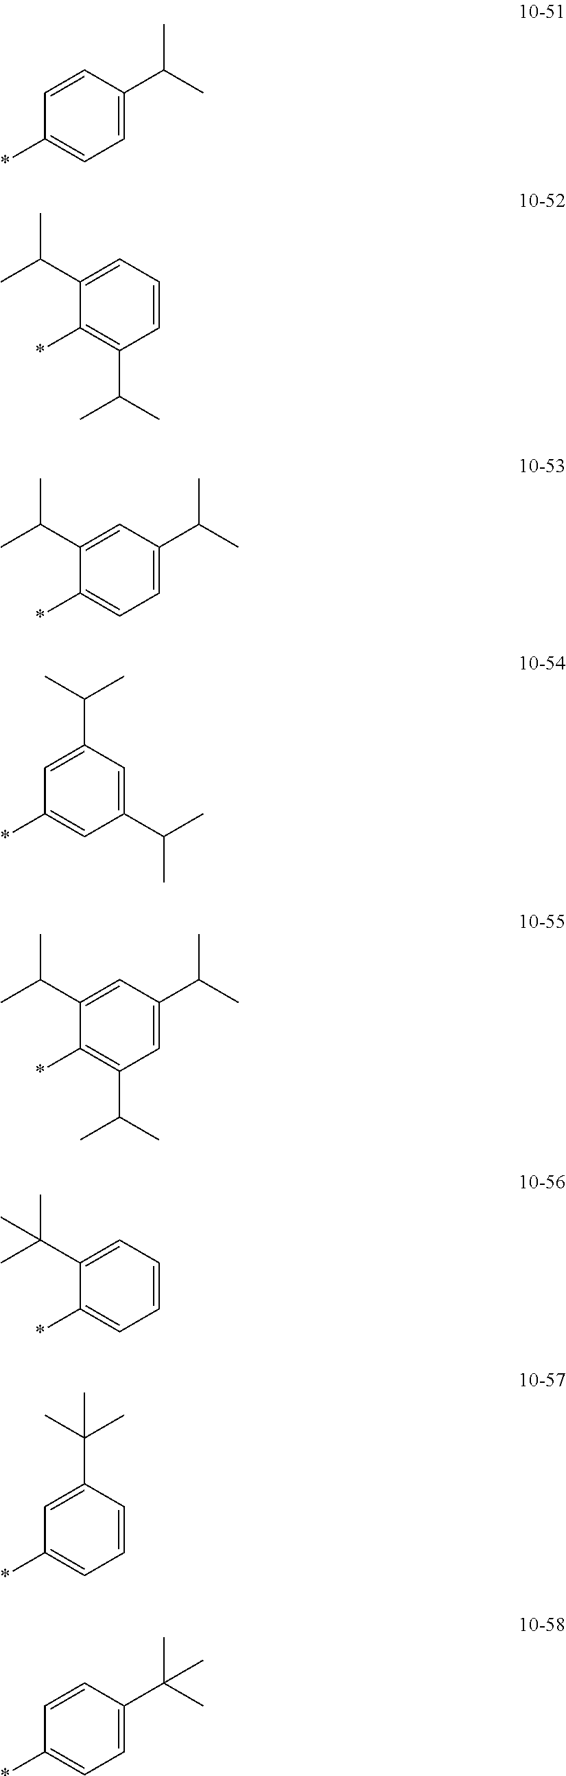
C1=CC(C(C)C)=CC=C1*.C1(C(C)C)=CC=CC(C(C)C)=C1*.C1(C(C)C)=CC(C(C)C)=CC=C1*.C1=C(C(C)C)C=C(C(C)C)C=C1*.C1(C(C)C)=CC(C(C)C)=CC(C(C)C)=C1*.C1(C(C)(C)C)=CC=CC=C1*.C1=C(C(C)(C)C)C=CC=C1*.C1=CC(C(C)(C)C)=CC=C1*
